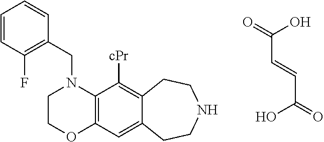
C(C=CC(=O)O)(=O)O.C1COC2=C(N1CC1=C(F)C=CC=C1)C([cPr])=C1C(=C2)CCNCC1
